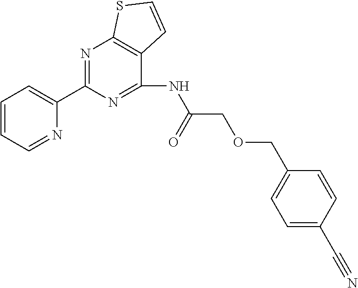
C1=CC=NC(C2=NC3=C(C=CS3)C(NC(COCC3=CC=C(C#N)C=C3)=O)=N2)=C1
